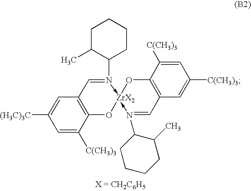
C1=C([C(CH3)3])C(O[ZrX2]OC2=C(C=NC3CCCCC3C)C=C([C(CH3)3])C=C2[C(CH3)3])=C(C=NC2CCCCC2C)C=C1[(H3C)3C]
